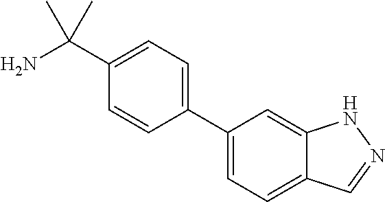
C1(C2=CC=C3C(=C2)NN=C3)=CC=C(C(N)(C)C)C=C1
